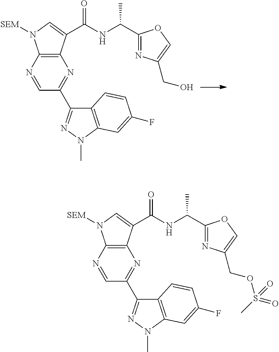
C12=C(N=CC(C3=NN(C)C4=C3C=CC(F)=C4)=N1)N([SEM])C=C2C(=O)NC(C1=NC(CO)=CO1)C.C12=C(N=CC(C3=NN(C)C4=C3C=CC(F)=C4)=N1)N([SEM])C=C2C(=O)NC(C1=NC(COS(C)(=O)=O)=CO1)C
